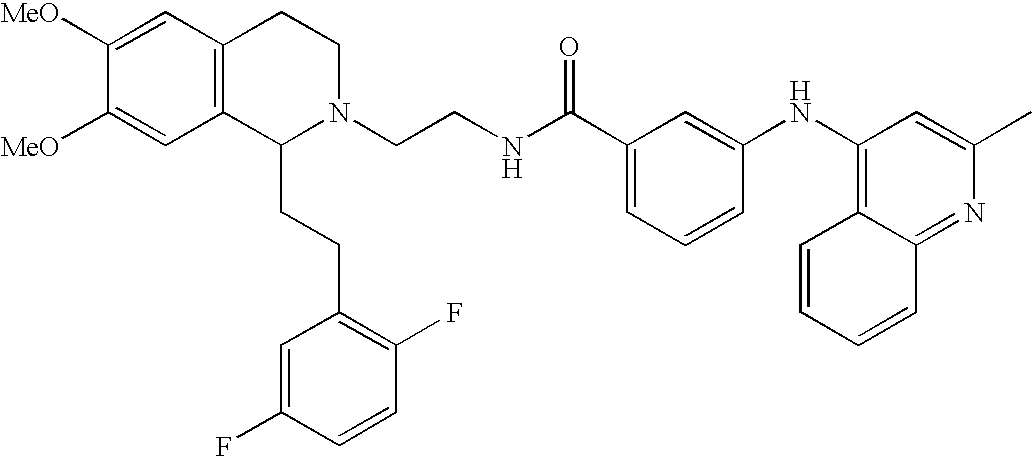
N1(CCNC(C2=CC=CC(NC3=C4C=CC=CC4=NC(C)=C3)=C2)=O)CCC2=C(C1CCC1=C(F)C=CC(F)=C1)C=C([OMe])C([OMe])=C2
